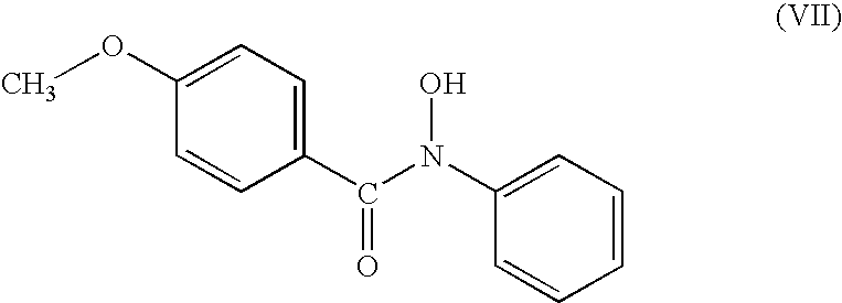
C1(C(N(C2=CC=CC=C2)O)=O)=CC=C(OC)C=C1
